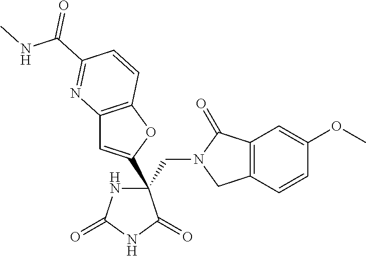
C(C1(C2=CC3=C(O2)C=CC(C(=O)NC)=N3)NC(=O)NC1=O)N1CC2=C(C1=O)C=C(OC)C=C2
